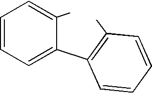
C1=CC=C(C2=C(C)C=CC=C2)C(C)=C1
